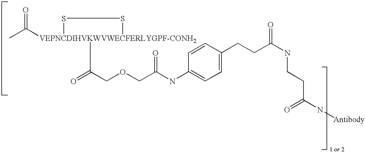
CC([VEPNCDIHVKWVWECFERLYGPF-CONH2]1(C(=O)COCC(NC2=CC=C(CCC(NCCC(N[Antibody])=O)=O)C=C2)=O)SS1)=O
